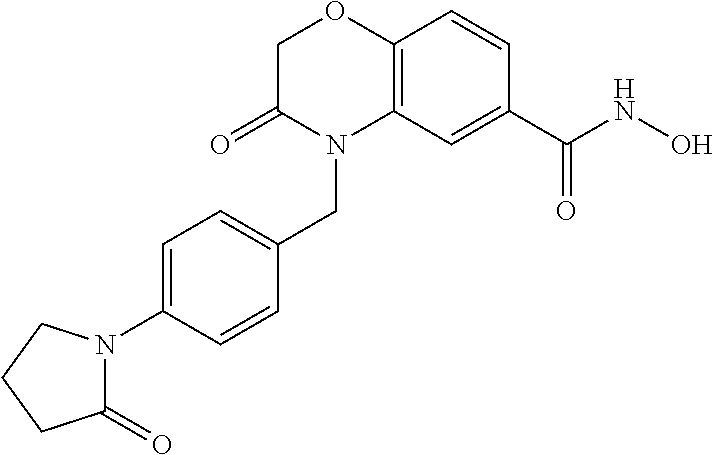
C1C(=O)N(CC2=CC=C(N3C(=O)CCC3)C=C2)C2=C(O1)C=CC(C(NO)=O)=C2
